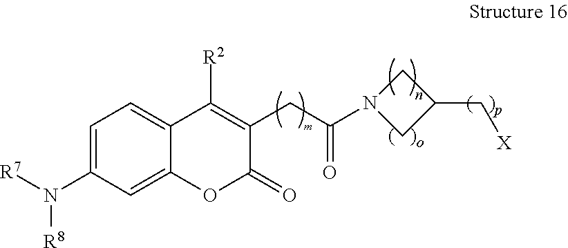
C1=C(N([R7])[R8])C=C2C(=C1)C([R2])=C(CC(N1CC(C[X])C1)=O)C(=O)O2
